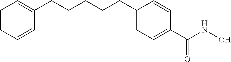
C1=C(CCCCCC2=CC=CC=C2)C=CC(C(NO)=O)=C1
